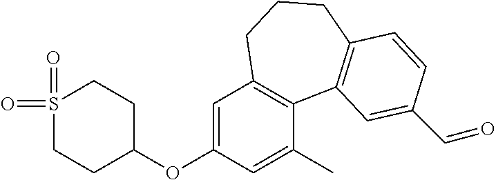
S1(=O)(=O)CCC(OC2=CC3=C(C(C)=C2)C2=C(CCC3)C=CC(C=O)=C2)CC1
